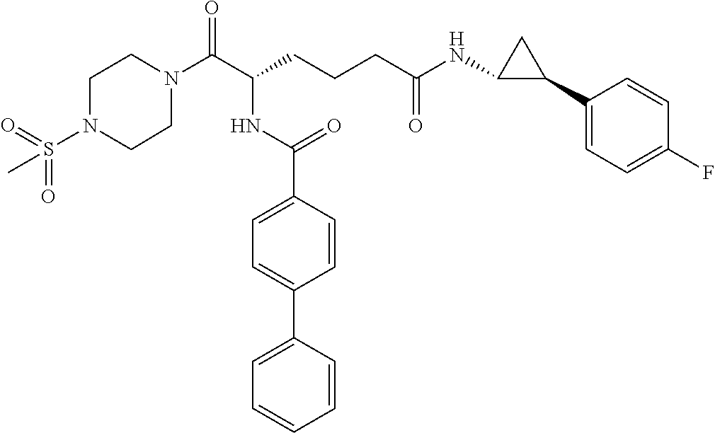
C1N(C(C(CCCC(NC2C(C3=CC=C(F)C=C3)C2)=O)NC(C2=CC=C(C3=CC=CC=C3)C=C2)=O)=O)CCN(S(=O)(=O)C)C1
